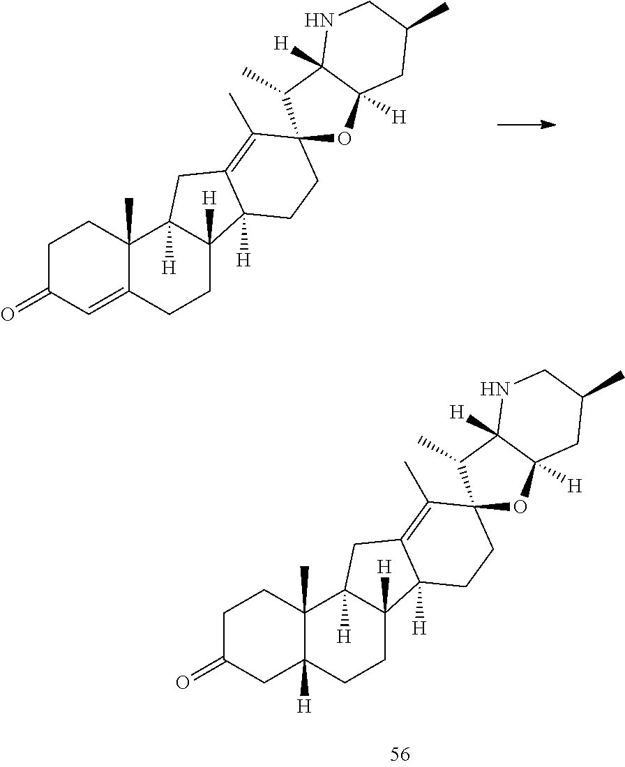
C1CC2(C)C(=CC1=O)CCC1([H])C2([H])CC2=C(C)C3(CCC21[H])OC1([H])C([H])(C3C)NCC(C)C1.C1CC2(C)C([H])(CC1=O)CCC1([H])C2([H])CC2=C(C)C3(CCC21[H])OC1([H])C([H])(C3C)NCC(C)C1
